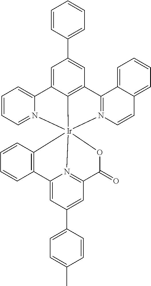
C1=CC=N2C(=C1)C1=CC(C3=CC=CC=C3)=CC3=C1[Ir]214(N2=C3C3=CC=CC=C3C=C2)C2=C(C=CC=C2)C2=CC(C3=CC=C(C)C=C3)=CC(=N12)C(=O)O4
